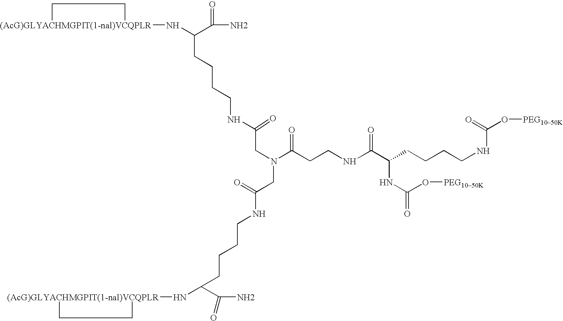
[(AcG)GLYACHMGPIT(1-nal)VCQPLR]1(NC(C(N)=O)CCCCNC(CN(C(CCNC(C(CCCCNC(O[PEG1050K])=O)NC(=O)O[PEG1050K])=O)=O)CC(=O)NCCCCC(N[(AcG)GLYACHMGPIT(1-nal)VCQPLR]2CC2)C(N)=O)=O)CC1
